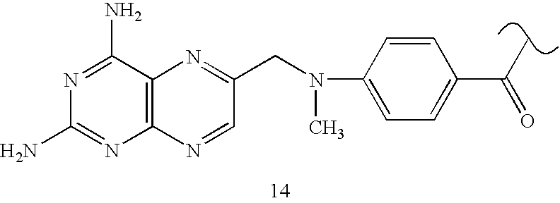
C1(N)=NC2=C(C(N)=N1)N=C(CN(C1=CC=C(C(=O)C)C=C1)C)C=N2
